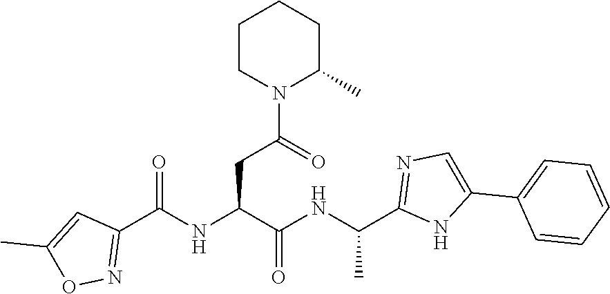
N(C(C(NC(C1=NC=C(C2=CC=CC=C2)N1)C)=O)CC(=O)N1C(C)CCCC1)C(C1=NOC(C)=C1)=O
